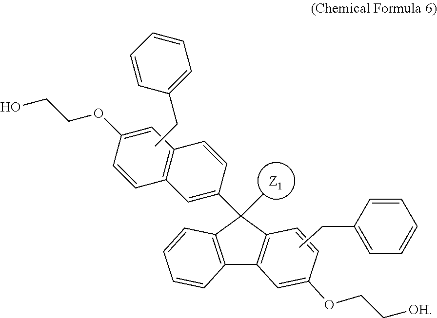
[Z1].CCC1=CC=CC=C1.C12=C(C=CC=C1)C(C1=CC3=C(C=C1)C=C(OCCO)C=C3)(C)C1=C2C=C(OCC[OH])C=C1.CCC1=CC=CC=C1
